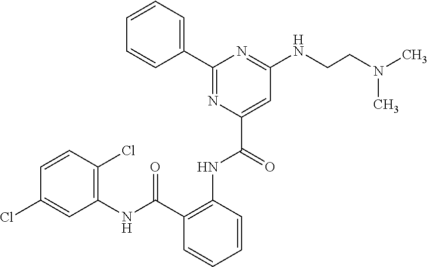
C1=CC=C(C2=NC(C(NC3=C(C(NC4=C(Cl)C=CC(Cl)=C4)=O)C=CC=C3)=O)=CC(NCCN(C)C)=N2)C=C1
